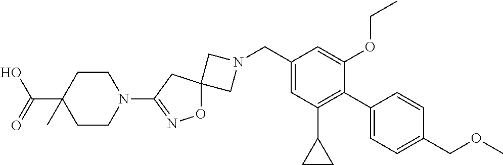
C1N(CC2=CC(C3CC3)=C(C3=CC=C(COC)C=C3)C(OCC)=C2)CC12ON=C(N1CCC(C(O)=O)(C)CC1)C2
